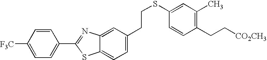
C1([F3C])=CC=C(C2=NC3=CC(CCSC4=CC(C)=C(CC[CO2CH3])C=C4)=CC=C3S2)C=C1
